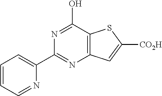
C1(C2=NC3=C(C(O)=N2)SC([CO2H])=C3)=CC=CC=N1
